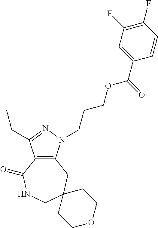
C12=C(N(CCCOC(C3=CC(F)=C(F)C=C3)=O)N=C1CC)CC1(CNC2=O)CCOCC1
